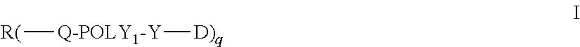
[Q-POLY1-Y]([D)q])[R(]
